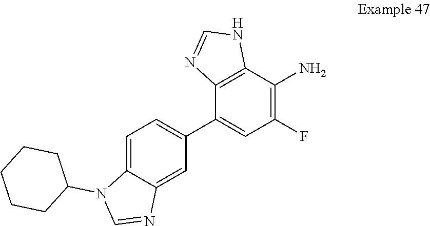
C12=C(C(C3=CC=C4C(=C3)N=CN4C3CCCCC3)=CC(F)=C1N)N=CN2
